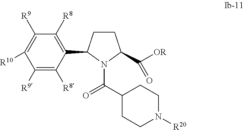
C1CC(C2=C([R8])C([R9])=C([R10])C([R9])=C2[R8])N(C(C2CCN([R20])CC2)=O)C1C([OR])=O
